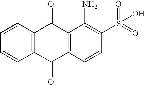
C1=CC2=C(C=C1)C(=O)C1=C(C2=O)C(N)=C(S(=O)(=O)O)C=C1
